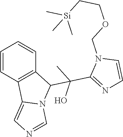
C1=CC2=C(C=C1)C(C(C1=NC=CN1COCC[Si](C)(C)C)(C)O)N1C2=CN=C1
